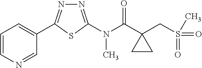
C1=CN=CC(C2=NN=C(N(C(C3(CS(=O)(=O)C)CC3)=O)C)S2)=C1
